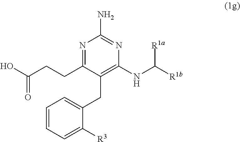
OC(CCC1=NC(N)=NC(NC([R1b])[R1a])=C1CC1=CC=CC=C1[R3])=O
